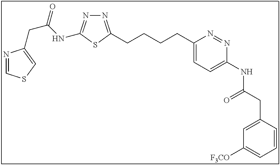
N1=C(CCCCC2=CC=C(NC(CC3=CC([F3CO])=CC=C3)=O)N=N2)SC(NC(CC2=CSC=N2)=O)=N1
